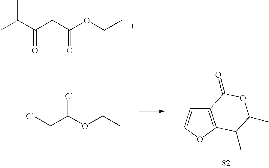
CC(C(CC(OCC)=O)=O)C.C12=C(OC=C1)C(C)C(C)OC2=O.ClCC(OCC)Cl
